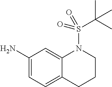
C1(N)=CC=C2C(=C1)N(S(=O)(C(C)(C)C)=O)CCC2
